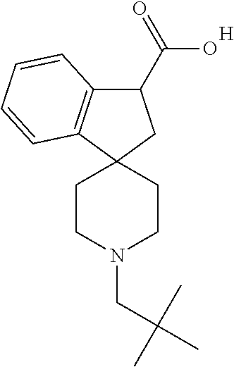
C1(C(O)=O)C2=C(C3(C1)CCN(CC(C)(C)C)CC3)C=CC=C2.[H]
